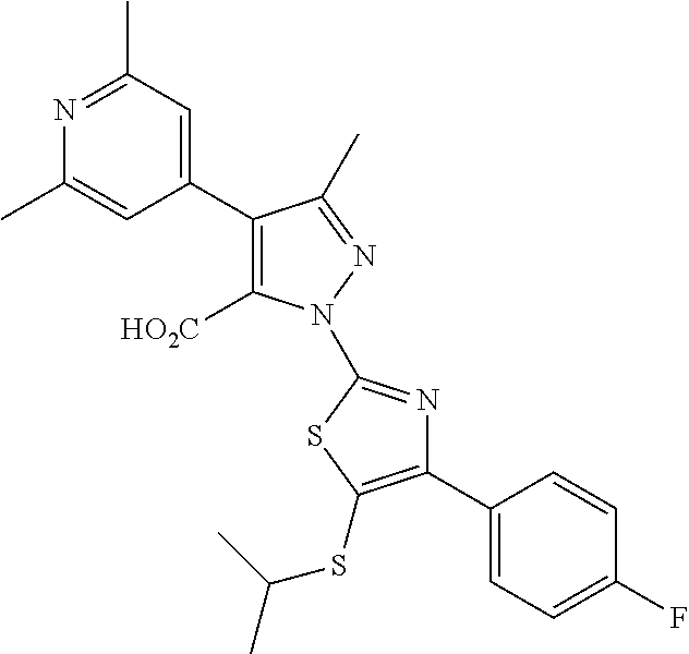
C1(C2=CC(C)=NC(C)=C2)=C([HO2C])N(C2=NC(C3=CC=C(F)C=C3)=C(SC(C)C)S2)N=C1C
